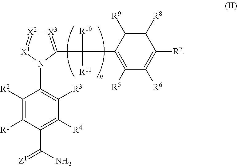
[X3]1=C(C(C2=C([R5])C([R6])=C([R7])C([R8])=C2[R9])([R10])[R11])N(C2=C([R3])C([R4])=C(C(N)=[Z1])C([R1])=C2[R2])[X1]=[X2]1
